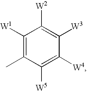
C1([W1])=C(C)C([W5])=C([W4])C([W3])=C1[W2]
